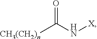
[X]NC([CH3(CH2)n])=O
